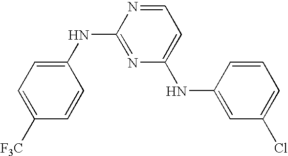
C1=C([F3C])C=CC(NC2=NC(NC3=CC(Cl)=CC=C3)=CC=N2)=C1
